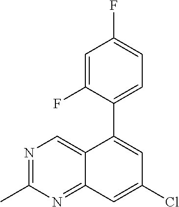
ClC1=CC2=NC(C)=NC=C2C(C2=CC=C(F)C=C2F)=C1
